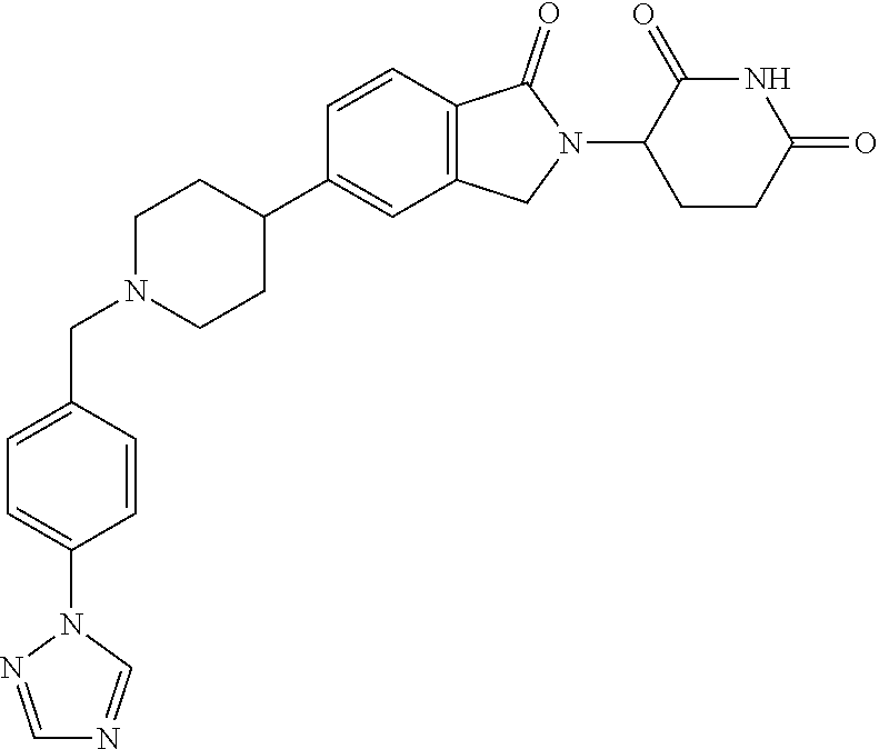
C1N(CC2=CC=C(N3N=CN=C3)C=C2)CCC(C2=CC3=C(C=C2)C(=O)N(C2CCC(=O)NC2=O)C3)C1
